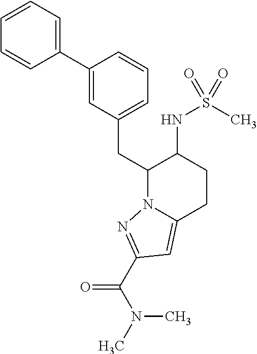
C1(CC2N3C(=CC(C(N(C)C)=O)=N3)CCC2NS(C)(=O)=O)=CC=CC(C2=CC=CC=C2)=C1
